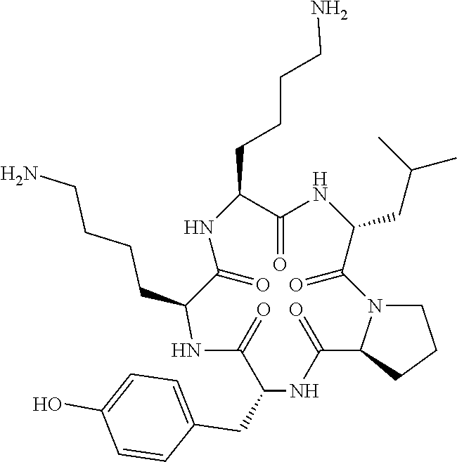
C1N2C(CC1)C(=O)NC(CC1=CC=C(O)C=C1)C(=O)NC(CCCCN)C(=O)NC(CCCCN)C(=O)NC(CC(C)C)C2=O
